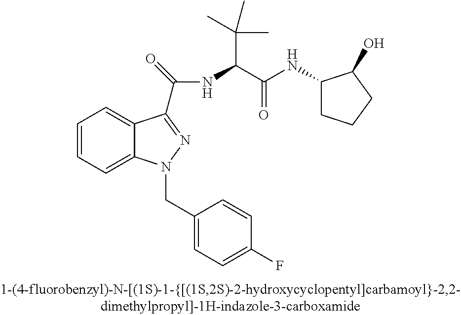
C1=CC=C2C(=C1)C(C(=O)NC(C(NC1CCCC1O)=O)C(C)(C)C)=NN2CC1=CC=C(F)C=C1
